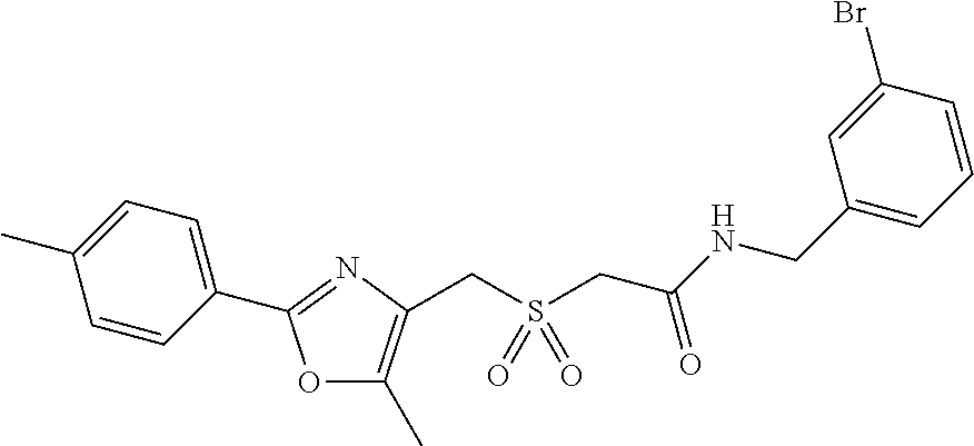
C1=CC(C2=NC(CS(CC(NCC3=CC=CC(Br)=C3)=O)(=O)=O)=C(C)O2)=CC=C1C
